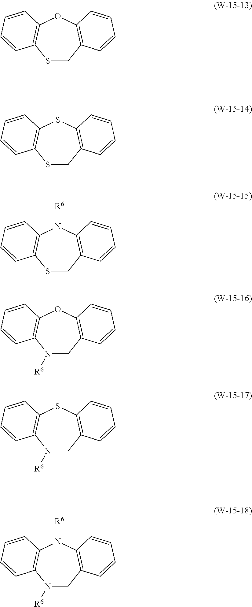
S1CC2=C(OC3=C1C=CC=C3)C=CC=C2.S1CC2=C(SC3=C1C=CC=C3)C=CC=C2.S1CC2=C(N([R6])C3=C1C=CC=C3)C=CC=C2.N1([R6])CC2=C(OC3=C1C=CC=C3)C=CC=C2.N1([R6])CC2=C(SC3=C1C=CC=C3)C=CC=C2.N1([R6])CC2=C(N([R6])C3=C1C=CC=C3)C=CC=C2
